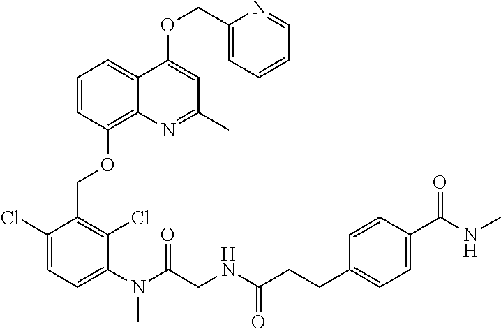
C1(Cl)=CC=C(N(C(=O)CNC(=O)CCC2=CC=C(C(NC)=O)C=C2)C)C(Cl)=C1COC1=C2C(=CC=C1)C(OCC1=CC=CC=N1)=CC(C)=N2
